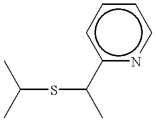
C(SC(C)c1ncccc1)(C)C
